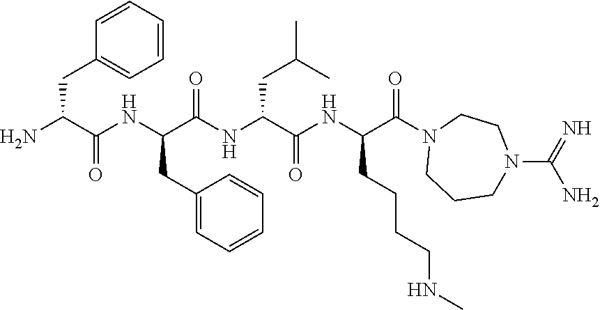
NC(C(NC(C(NC(C(NC(C(N1CCCN(C(N)=N)CC1)=O)CCCCNC)=O)CC(C)C)=O)CC1=CC=CC=C1)=O)CC1=CC=CC=C1
